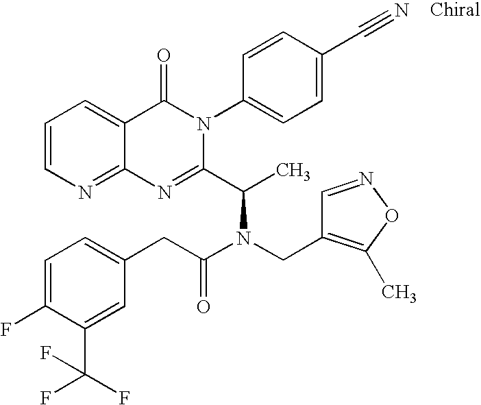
C12=NC=CC=C1C(=O)N(C1=CC=C(C#N)C=C1)C(C(C)N(CC1=C(C)ON=C1)C(CC1=CC=C(F)C(C(F)(F)F)=C1)=O)=N2
